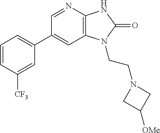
C1(C2=CC=CC([CF3])=C2)=CC2=C(N=C1)NC(=O)N2CCN1CC([OMe])C1
